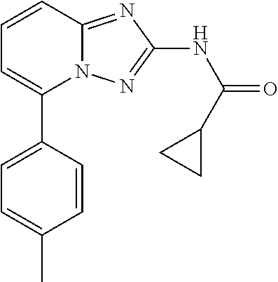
C1=C(C2=CC=CC3=NC(NC(=O)C4CC4)=NN23)C=CC(C)=C1
